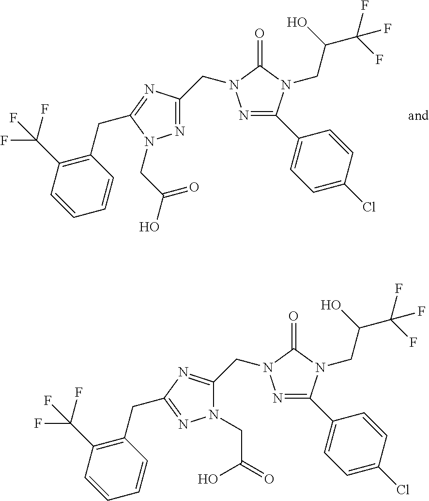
N1=C(C2=CC=C(Cl)C=C2)N(CC(C(F)(F)F)O)C(=O)N1CC1=NN(CC(=O)O)C(CC2=C(C(F)(F)F)C=CC=C2)=N1.N1=C(C2=CC=C(Cl)C=C2)N(CC(C(F)(F)F)O)C(=O)N1CC1=NC(CC2=C(C(F)(F)F)C=CC=C2)=NN1CC(=O)O
